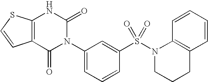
C12=C(SC=C1)NC(=O)N(C1=CC=CC(S(=O)(N3CCCC4=C3C=CC=C4)=O)=C1)C2=O
